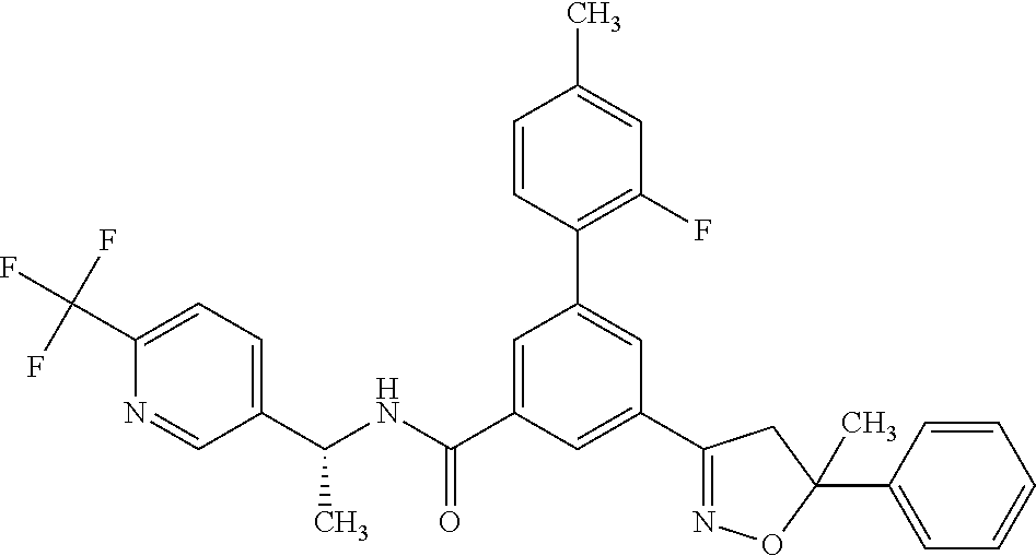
C(NC(C1=CC(C2=C(F)C=C(C)C=C2)=CC(C2=NOC(C3=CC=CC=C3)(C)C2)=C1)=O)(C1=CC=C(C(F)(F)F)N=C1)C
